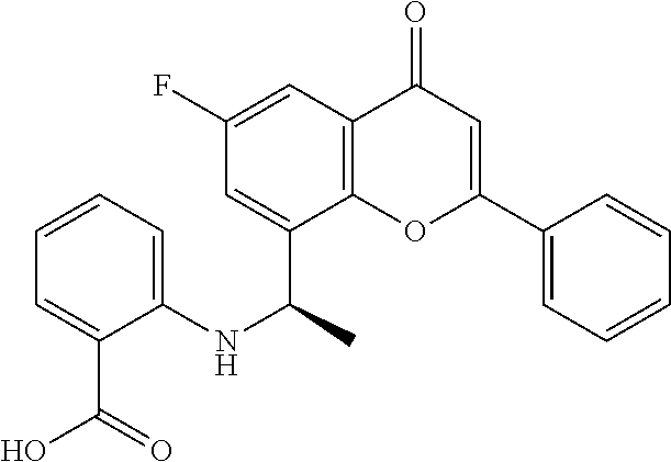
C1=C(C(NC2=CC=CC=C2C(O)=O)C)C2=C(C=C1F)C(=O)C=C(C1=CC=CC=C1)O2
